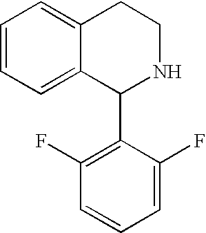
C1=CC=C2C(=C1)CCNC2C1=C(F)C=CC=C1F
